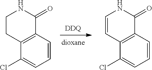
C1(Cl)=CC=CC2=C1CCNC2=O.[DDQ].C1(Cl)=CC=CC2=C1C=CNC2=O
